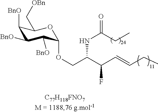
C1([BnO])C([BnO])C([BnO])C(OCC(C(C=CCC)F)NC(=O)CC)OC1C[OBn]
